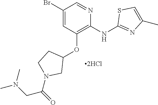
C1(Br)=CC(OC2CCN(C(=O)CN(C)C)C2)=C(NC2=NC(C)=CS2)N=C1.[2HCl]
